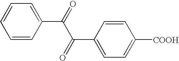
C1=CC(C(=O)C(C2=CC=C([COOH])C=C2)=O)=CC=C1
